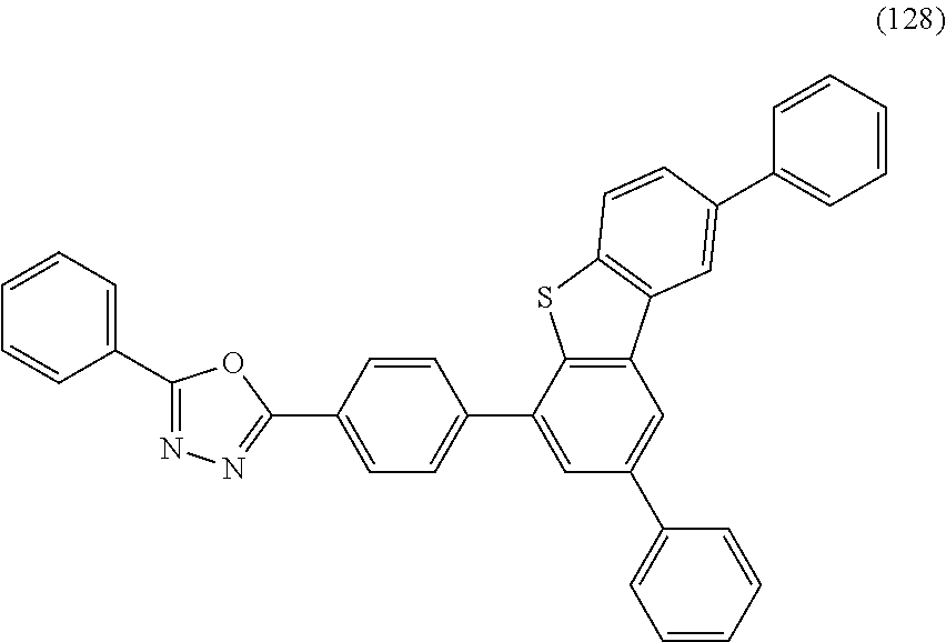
C1(C2=CC=CC=C2)=NN=C(C2=CC=C(C3=CC(C4=CC=CC=C4)=CC4=C3SC3=C4C=C(C4=CC=CC=C4)C=C3)C=C2)O1
